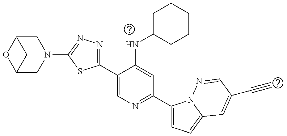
C12CN(C3=NN=C(C4=CN=C(C5=CC=C6N5N=CC(C#C)=C6)C=C4NC4CCCCC4)S3)CC(O1)C2
